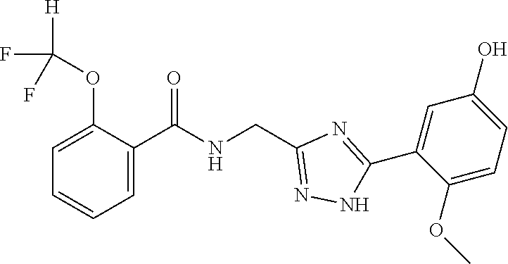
C1=CC=C(C(NCC2=NNC(C3=CC(O)=CC=C3OC)=N2)=O)C(OC(F)(F)[H])=C1
